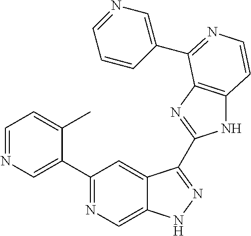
C1=NC=C(C2=NC=C3C(=C2)C(C2=NC4=C(N2)C=CN=C4C2=CN=CC=C2)=NN3)C(C)=C1
